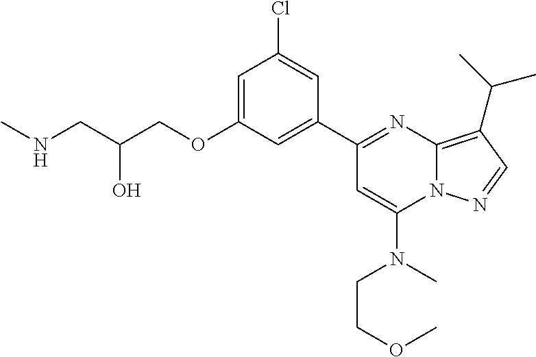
C1=C(OCC(CNC)O)C=C(C2=NC3=C(C(C)C)C=NN3C(N(C)CCOC)=C2)C=C1Cl
